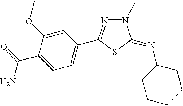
C1=C(C(N)=O)C(OC)=CC(C2=NN(C)C(=NC3CCCCC3)S2)=C1
